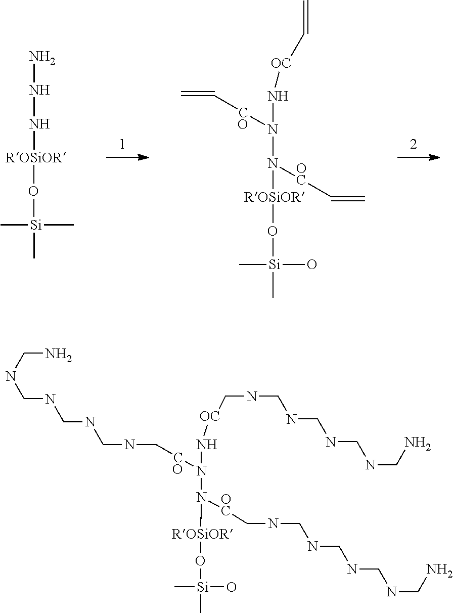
NNN[ROSiOR]O[Si](C)(C)C.N(N(N([ROSiOR]O[Si](C)(O)C)[OC]C=C)[CO]C=C)[OC]C=C.N(N(N([ROSiOR]O[Si](C)(O)C)[OC]CNCNCNCNCN)[CO]CNCNCNCNCN)[OC]CNCNCNCNCN
